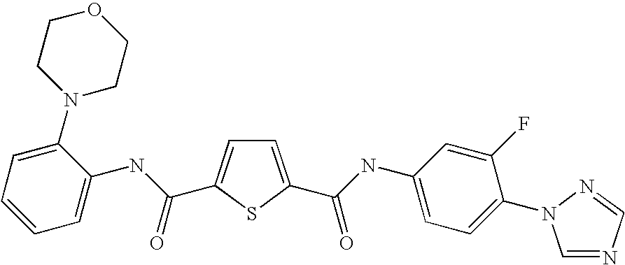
C1=C(C(=O)NC2=CC=C(N3C=NC=N3)C(F)=C2)SC(C(NC2=CC=CC=C2N2CCOCC2)=O)=C1
